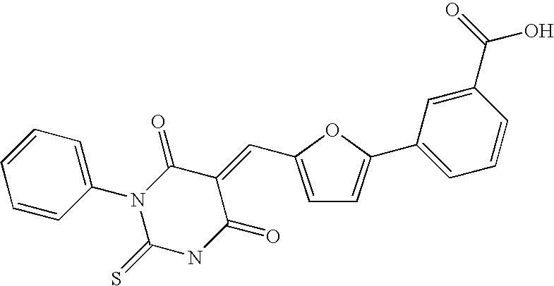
C1=C(C2=CC=CC(C(=O)O)=C2)OC(C=C2C(=O)N(C3=CC=CC=C3)C(=S)NC2=O)=C1
